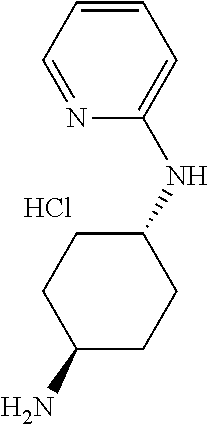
Cl.C1=CC=C(NC2CCC(N)CC2)N=C1
